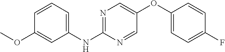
C1(NC2=NC=C(OC3=CC=C(F)C=C3)C=N2)=CC=CC(OC)=C1
